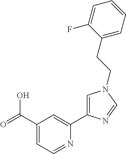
C1(C(=O)O)=CC=NC(C2=CN(CCC3=CC=CC=C3F)C=N2)=C1
